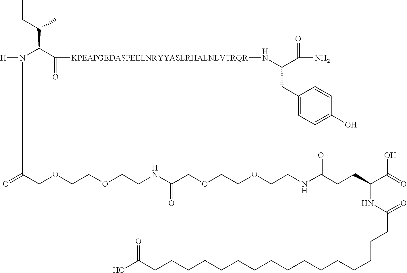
CCC(C(C([KPEAPGEDASPEELNRYYASLRHALNLVTRQR]NC(CC1=CC=C(O)C=C1)C(=O)N)=O)N(C(COCCOCCNC(COCCOCCNC(CCC(C(=O)O)NC(CCCCCCCCCCCCCCCCC(O)=O)=O)=O)=O)=O)[H])C
